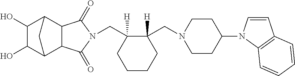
C(C1([H])C(CN2CCC(N3C=CC4=C3C=CC=C4)CC2)([H])CCCC1)N1C(=O)C2C3C(O)C(O)C(C2C1=O)C3
